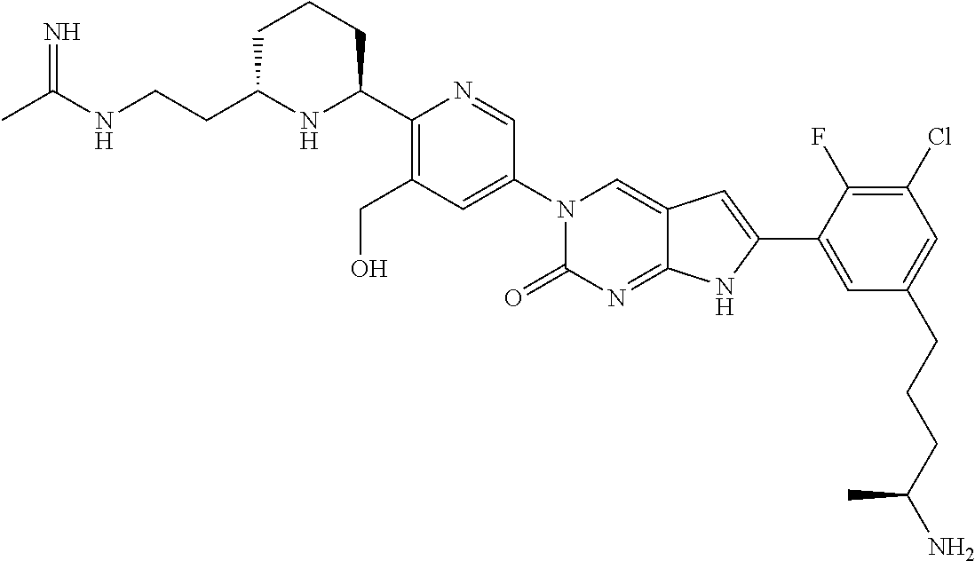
C1C(CCNC(C)=N)NC(C2=C(CO)C=C(N3C(=O)N=C4C(=C3)C=C(C3=CC(CCCC(N)C)=CC(Cl)=C3F)N4)C=N2)CC1
